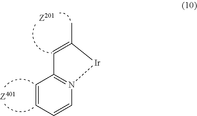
C1=CC=CN2=C1C=C(C)[Ir]2
